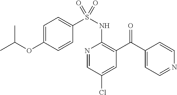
N1=CC(Cl)=CC(C(C2=CC=NC=C2)=O)=C1NS(C1=CC=C(OC(C)C)C=C1)(=O)=O
